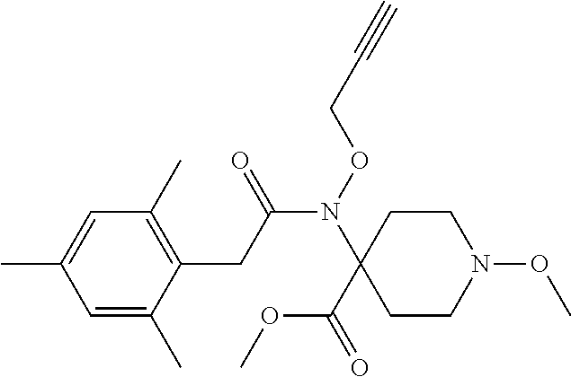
C1=C(C)C=C(C)C(CC(=O)N(C2(C(OC)=O)CCN(OC)CC2)OCC#C)=C1C
